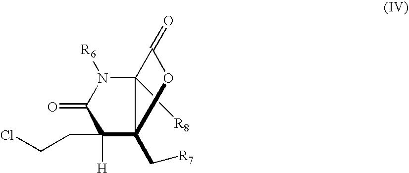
C12([R8])C(C[R7])(C(CCCl)([H])C(=O)N1[R6])OC2=O
